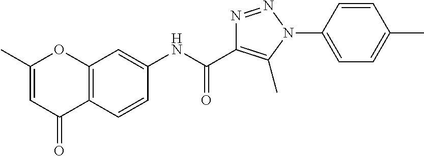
C1(NC(C2=C(C)N(C3=CC=C(C)C=C3)N=N2)=O)=CC2=C(C=C1)C(=O)C=C(C)O2
